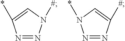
N1=NN([#])C=C1*.N1=NC([#])=CN1*
